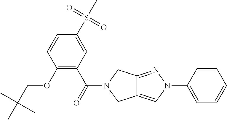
C1(S(C)(=O)=O)=CC(C(=O)N2CC3=CN(C4=CC=CC=C4)N=C3C2)=C(OCC(C)(C)C)C=C1
